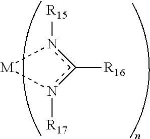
n1([R15])c([R16])n([R17])[M]1
